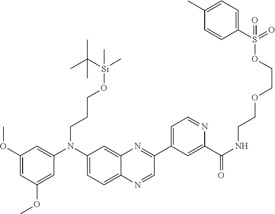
C1(OC)=CC(OC)=CC(N(C2=CC=C3C(=C2)N=C(C2=CC=NC(C(NCCOCCOS(C4=CC=C(C)C=C4)(=O)=O)=O)=C2)C=N3)CCCO[Si](C)(C(C)(C)C)C)=C1
